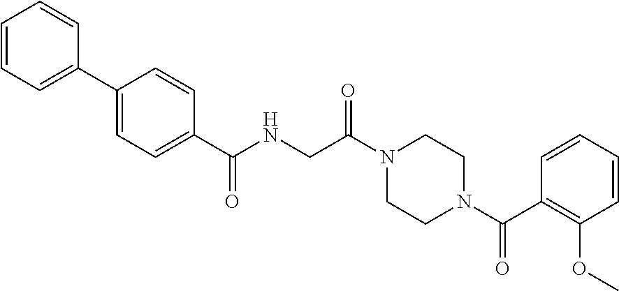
C1=CC=C(C2=CC=C(C(NCC(N3CCN(C(C4=C(OC)C=CC=C4)=O)CC3)=O)=O)C=C2)C=C1
